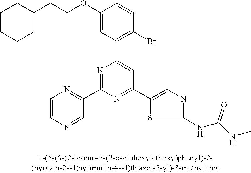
C1(OCCC2CCCCC2)=CC(C2=CC(C3=CN=C(NC(NC)=O)S3)=NC(C3=NC=CN=C3)=N2)=C(Br)C=C1
